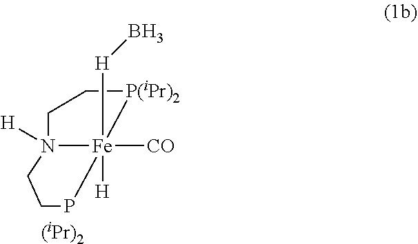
[(iPr)2].[P(iPr)2]1CCN2([H])CCP[Fe]12([H])([CO])[H]B
